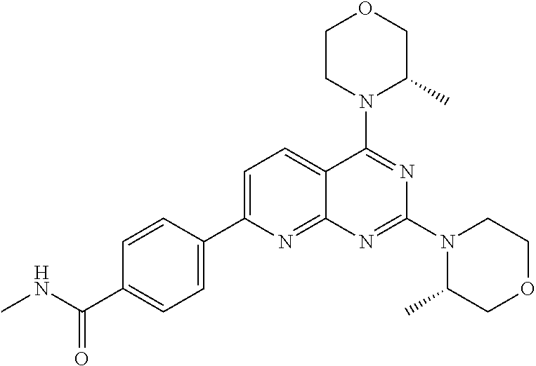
C1=C(C2=CC=C(C(NC)=O)C=C2)N=C2C(=C1)C(N1C(C)COCC1)=NC(N1C(C)COCC1)=N2
